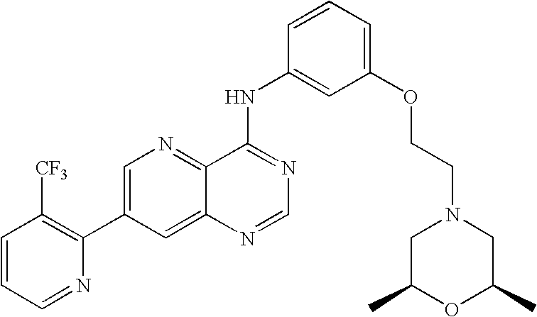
C1=CC=NC(C2=CN=C3C(=C2)N=CN=C3NC2=CC(OCCN3CC(C)OC(C)C3)=CC=C2)=C1[CF3]
